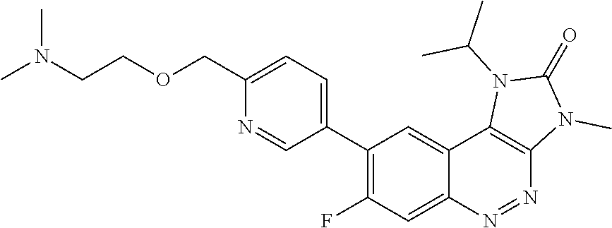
C1(C2=CC=C(COCCN(C)C)N=C2)=C(F)C=C2C(=C1)C1=C(N=N2)N(C)C(=O)N1C(C)C
